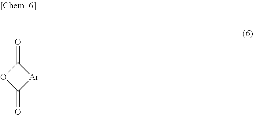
O1C(=O)[Ar]C1=O
